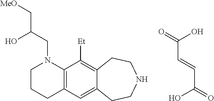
C(=O)(O)C=CC(O)=O.C1CCC2=C(N1CC(C[MeO])O)C([Et])=C1C(=C2)CCNCC1
